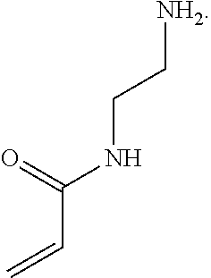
C=CC(NCC[NH2])=O
